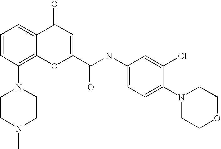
C1=CC(N2CCN(C)CC2)=C2C(=C1)C(=O)C=C(C(NC1=CC=C(N3CCOCC3)C(Cl)=C1)=O)O2
